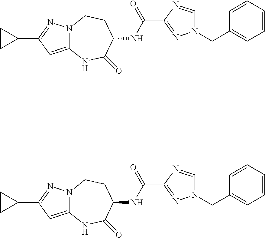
C12=CC(C3CC3)=NN1CCC(NC(C1=NN(CC3=CC=CC=C3)C=N1)=O)C(=O)N2.C12=CC(C3CC3)=NN1CCC(NC(C1=NN(CC3=CC=CC=C3)C=N1)=O)C(=O)N2
